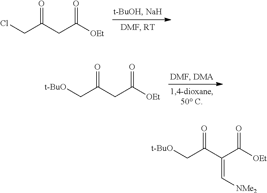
ClCC(CC([OEt])=O)=O.[t-BuO]CC(CC([OEt])=O)=O.[t-BuO]CC(C(C([OEt])=O)=C[NMe2])=O
